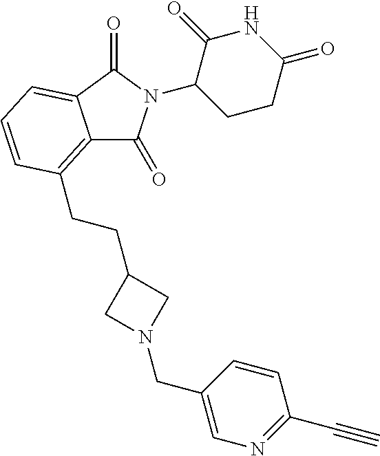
C1(N2C(=O)C3=C(CCC4CN(CC5=CN=C(C#C)C=C5)C4)C=CC=C3C2=O)CCC(=O)NC1=O
